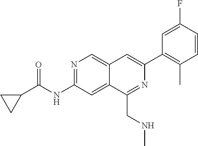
N1=C(NC(C2CC2)=O)C=C2C(=C1)C=C(C1=C(C)C=CC(F)=C1)N=C2CNC
